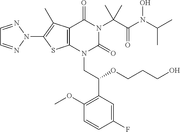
C12=C(N(CC(C3=C(OC)C=CC(F)=C3)OCCCO)C(=O)N(C(C(N(C(C)C)O)=O)(C)C)C1=O)SC(N1N=CC=N1)=C2C
